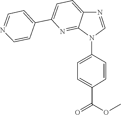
C1=C2C(=NC(C3=CC=NC=C3)=C1)N(C1=CC=C(C(OC)=O)C=C1)C=N2
